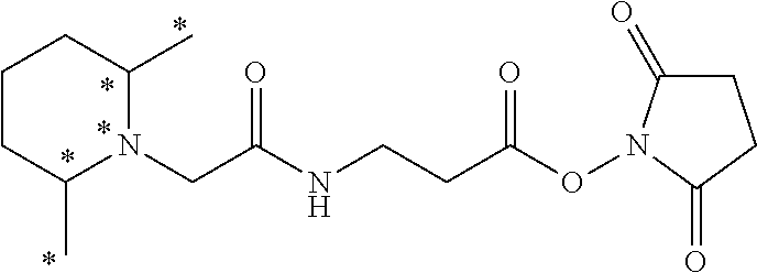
C1CC(C)N(CC(NCCC(ON2C(=O)CCC2=O)=O)=O)C(C)C1.*.*.*.*.*
